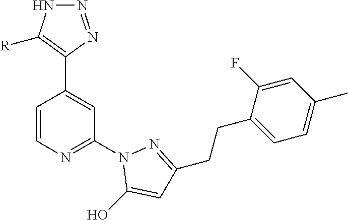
C1=CN=C(N2C(O)=CC(CCC3=CC=C(C)C=C3F)=N2)C=C1C1=C([R])NN=N1
